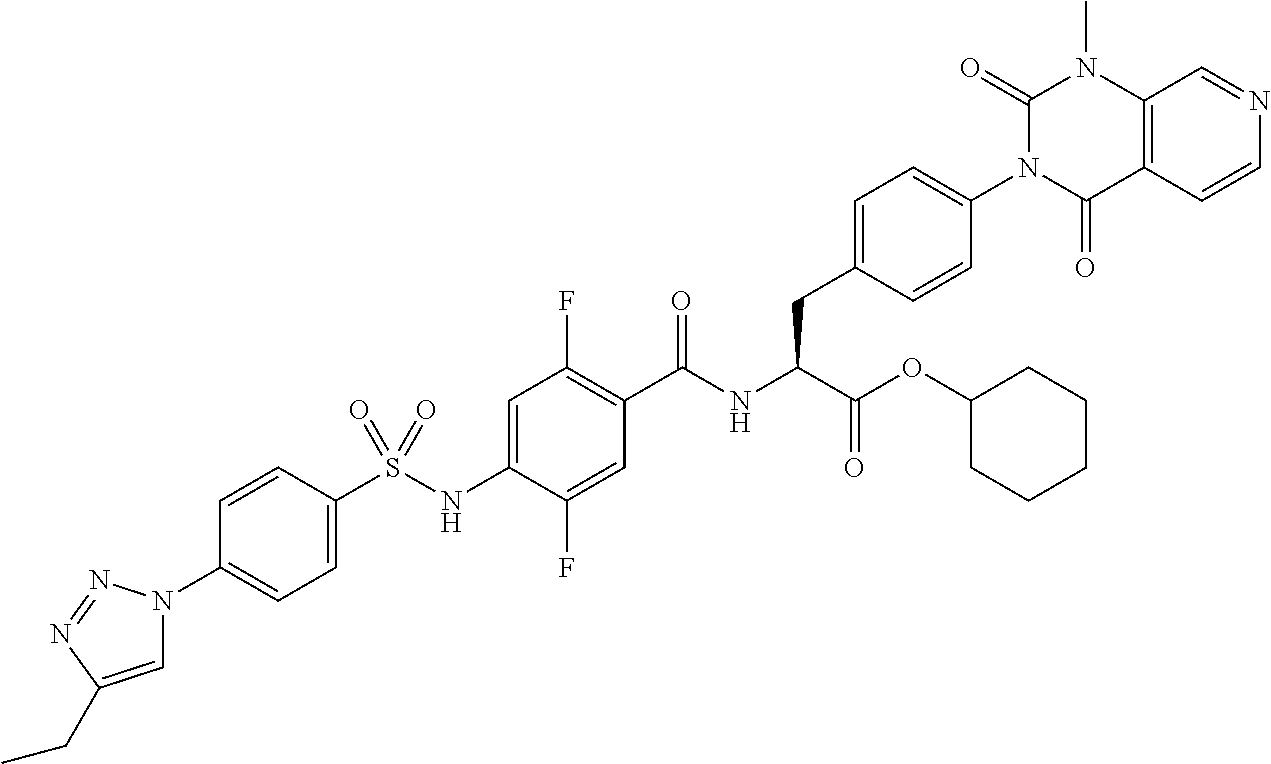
C1=C(CC)N=NN1C1=CC=C(S(NC2=CC(F)=C(C(NC(C(OC3CCCCC3)=O)CC3=CC=C(N4C(=O)C5=C(N(C)C4=O)C=NC=C5)C=C3)=O)C=C2F)(=O)=O)C=C1
